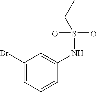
C1(Br)=CC=CC(NS(CC)(=O)=O)=C1
